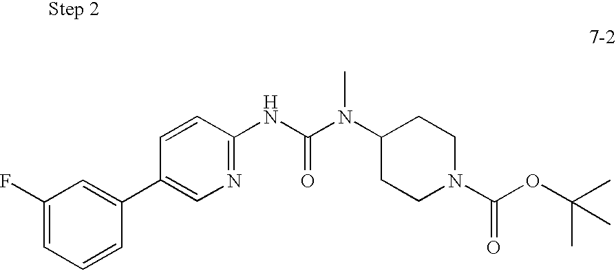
C1(C2=CC(F)=CC=C2)=CN=C(NC(N(C2CCN(C(=O)OC(C)(C)C)CC2)C)=O)C=C1
